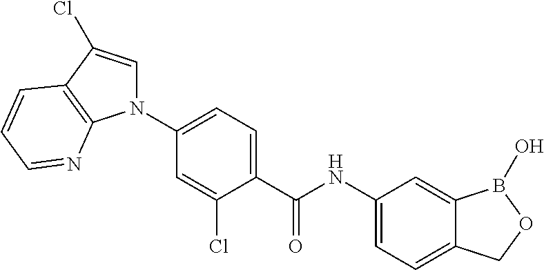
C1(NC(C2=CC=C(N3C=C(Cl)C4=C3N=CC=C4)C=C2Cl)=O)=CC=C2C(=C1)B(O)OC2
